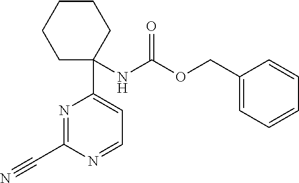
N1=C(C#N)N=CC=C1C1(NC(OCC2=CC=CC=C2)=O)CCCCC1
